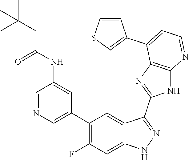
C1=NC=C(C2=C(F)C=C3C(=C2)C(C2=NC4=C(N2)N=CC=C4C2=CSC=C2)=NN3)C=C1NC(CC(C)(C)C)=O
